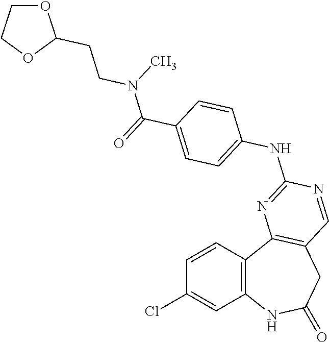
C1=CC2=C(C=C1Cl)NC(=O)CC1=C2N=C(NC2=CC=C(C(=O)N(C)CCC3OCCO3)C=C2)N=C1
